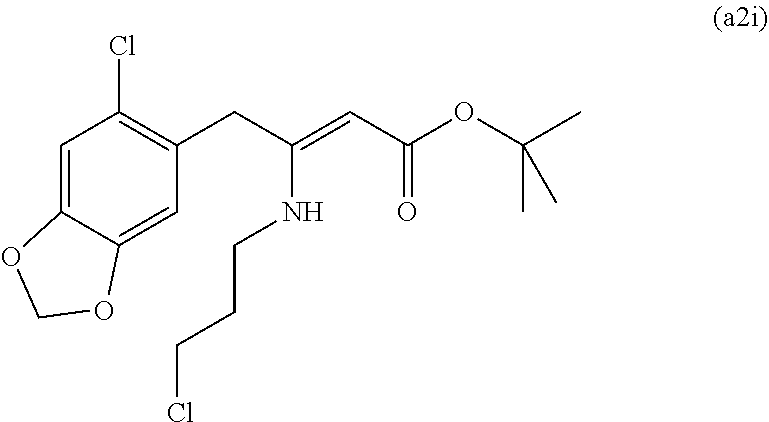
C(=C(CC1=C(Cl)C=C2OCOC2=C1)NCCCCl)C(OC(C)(C)C)=O
